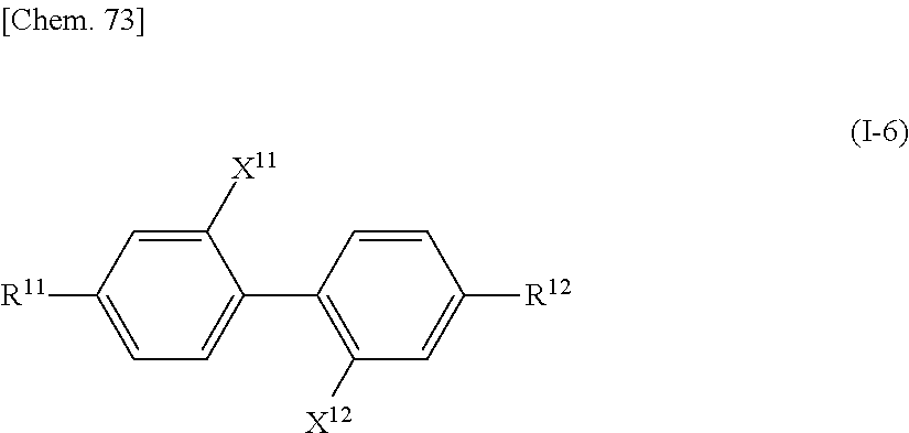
[R11]C1=CC=C(C2=C([X12])C=C([R12])C=C2)C([X11])=C1
